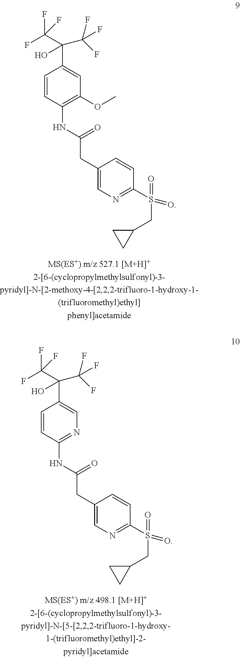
C1=CC(NC(CC2=CN=C(S(=O)(=O)CC3CC3)C=C2)=O)=C(OC)C=C1C(C(F)(F)F)(C(F)(F)F)O.C1=CC(NC(CC2=CN=C(S(=O)(=O)CC3CC3)C=C2)=O)=NC=C1C(C(F)(F)F)(C(F)(F)F)O
